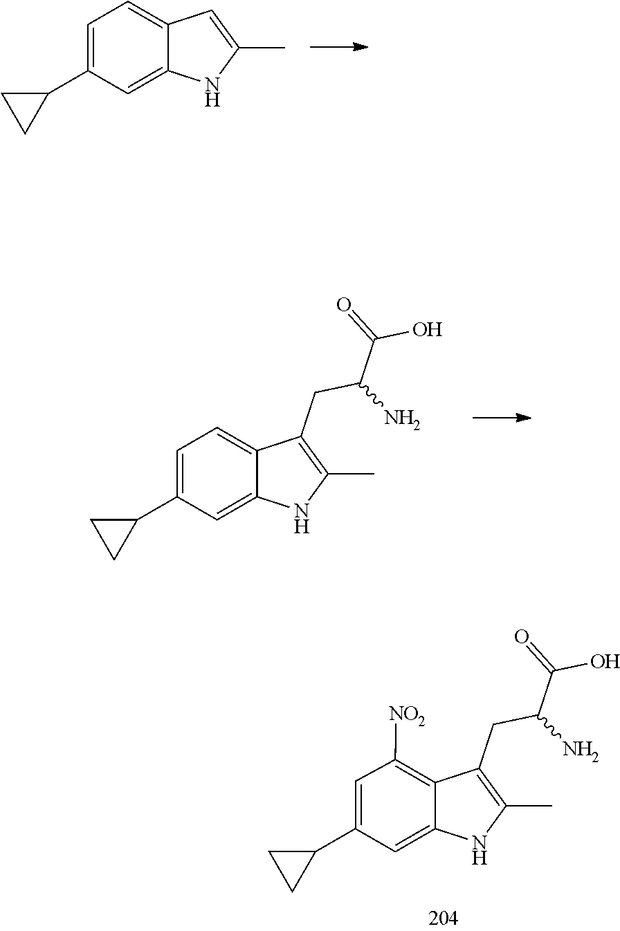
C12=CC=C(C3CC3)C=C1NC(C)=C2.C12=CC(C3CC3)=CC=C1C(CC(N)C(=O)O)=C(C)N2.C12=CC(C3CC3)=CC([NO2])=C1C(CC(N)C(=O)O)=C(C)N2
